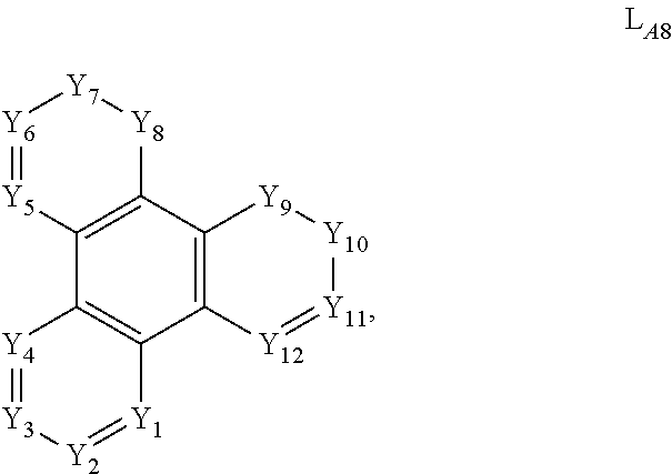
C12=C(C3=C(C4=C1[Y4]=[Y3][Y2]=[Y1]4)[Y12]=[Y11][Y10][Y9]3)[Y8][Y7][Y6]=[Y5]2
